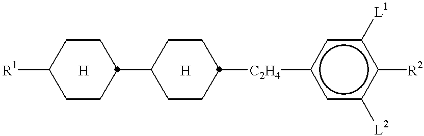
C1CC([C2H4]c2cc([L2])c([R2])c([L1])c2)CCC1C1CCC([R1])CC1.[H].[H]
